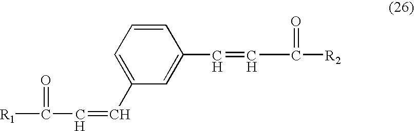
C1=C(C=CC([R2])=O)C=CC=C1C=CC([R1])=O
